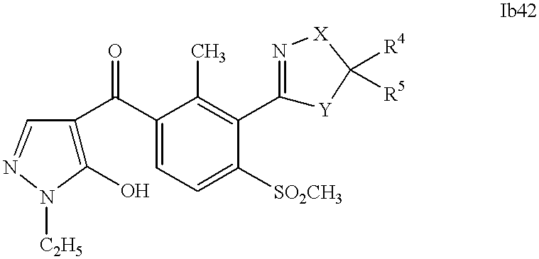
C1(O)=C(C(C2=CC=C([SO2CH3])C(C3=N[X]C([R4])([R5])[Y]3)=C2C)=O)C=NN1[C2H5]
